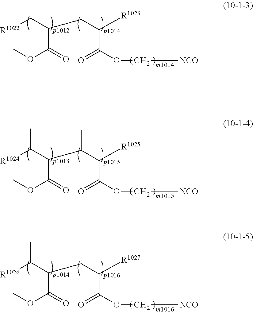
O(C[NCO])C(=O)C(CC(C[R1022])C(OC)=O)[R1023].O(C[NCO])C(=O)C(C(C(C([R1024])C)C(OC)=O)C)[R1025].O(C[NCO])C(=O)C(CC(C([R1026])C)C(OC)=O)[R1027]
